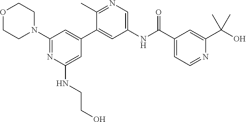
O1CCN(C2=NC(NCCO)=CC(C3=CC(NC(C4=CC=NC(C(O)(C)C)=C4)=O)=CN=C3C)=C2)CC1
